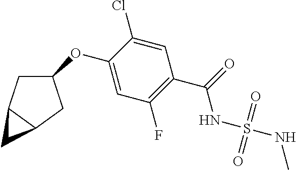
C1(OC2=CC(F)=C(C(=O)NS(NC)(=O)=O)C=C2Cl)CC2C(C1)C2
